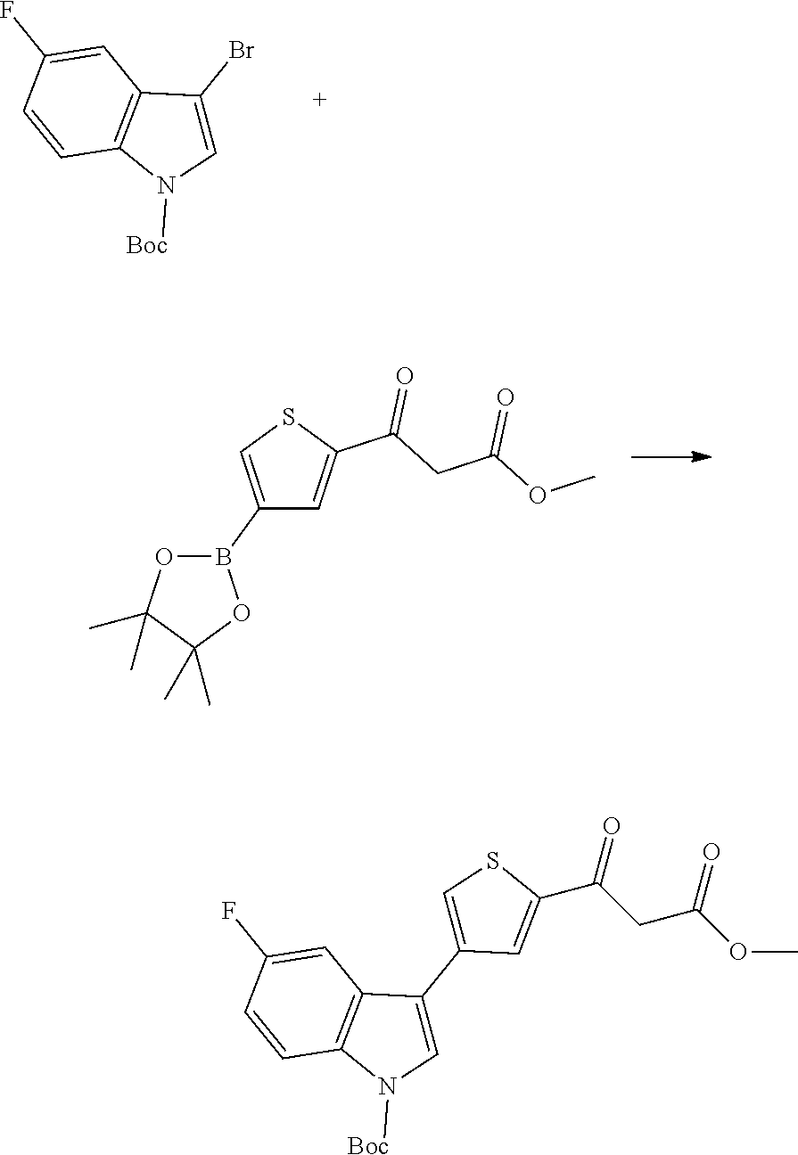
BrC1=CN([Boc])C2=C1C=C(F)C=C2.C1(B2OC(C)(C)C(C)(C)O2)=CSC(C(CC(OC)=O)=O)=C1.O=C(C1=CC(C2=CN([Boc])C3=C2C=C(F)C=C3)=CS1)CC(OC)=O
